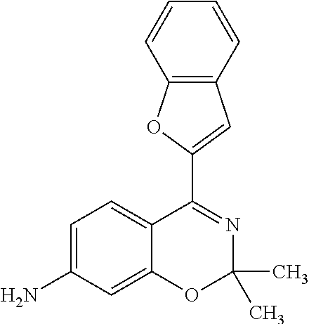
C1(C2=NC(C)(C)OC3=CC(N)=CC=C23)=CC2=C(O1)C=CC=C2
